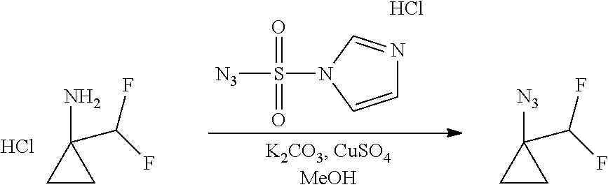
C1CC1(N)C(F)F.Cl.[N3]S(N1C=CN=C1)(=O)=O.Cl.C1CC1([N3])C(F)F
